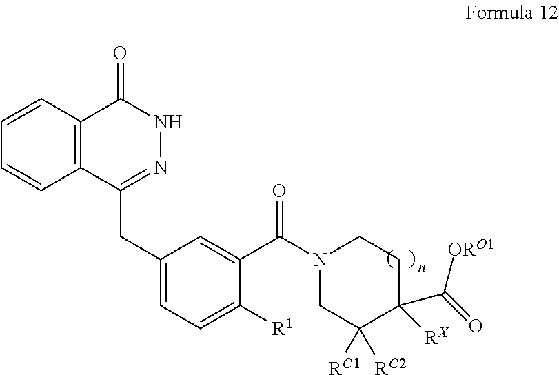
C1=CC2=C(C=C1)C(CC1=CC=C([R1])C(C(N3CC([RC1])([RC2])C([RX])(C(=O)[ORO1])CC3)=O)=C1)=NNC2=O
